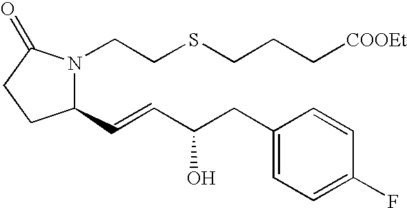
C1(C=CC(CC2=CC=C(F)C=C2)O)N(CCSCCC[COOEt])C(=O)CC1
